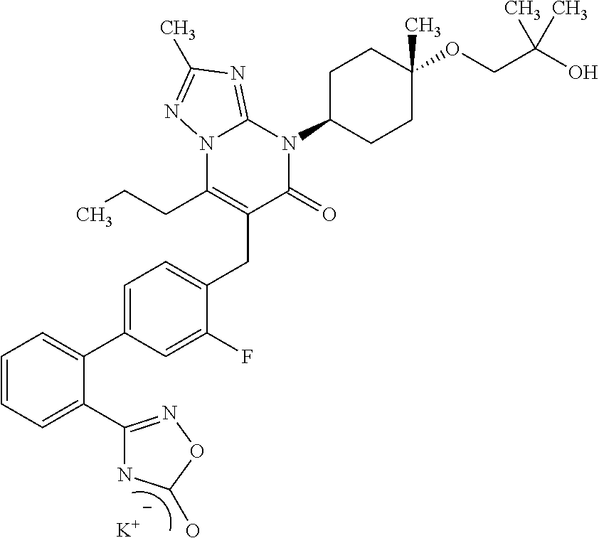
[K].C1=CC=C(C2=NOC(O)N2)C(C2=CC=C(CC3=C(CCC)N4C(=NC(C)=N4)N(C4CCC(OCC(O)(C)C)(C)CC4)C3=O)C(F)=C2)=C1
